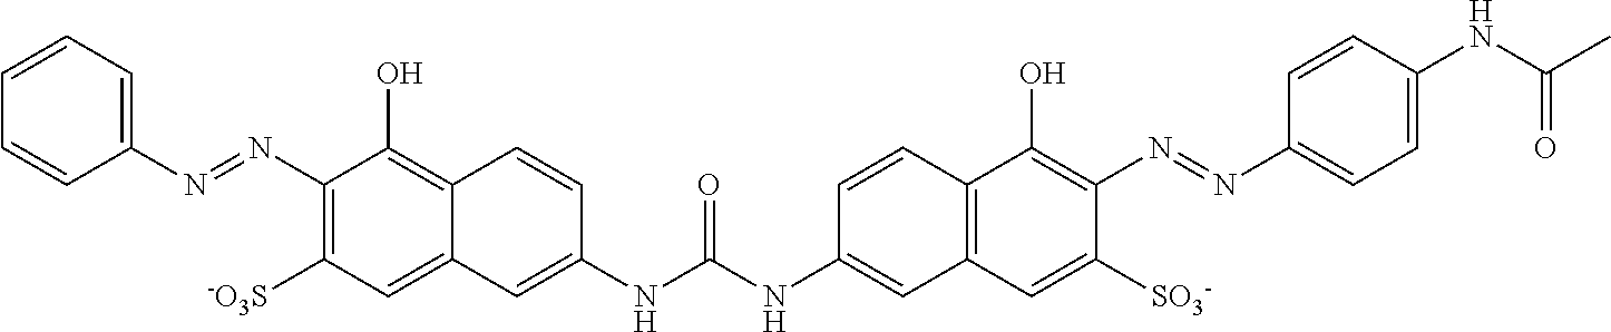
C1=CC=C(N=NC2=C([-O3S])C=C3C(=C2O)C=CC(NC(NC2=CC4=C(C=C2)C(O)=C(N=NC2=CC=C(NC(C)=O)C=C2)C([SO3-])=C4)=O)=C3)C=C1
